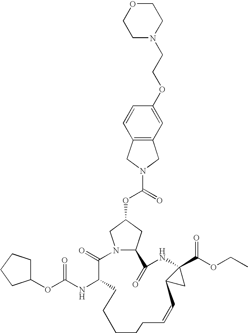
N12CC(OC(=O)N3CC4=C(C3)C=CC(OCCN3CCOCC3)=C4)CC1C(=O)NC1(C(OCC)=O)C(C1)C=CCCCCCC(NC(OC1CCCC1)=O)C2=O
